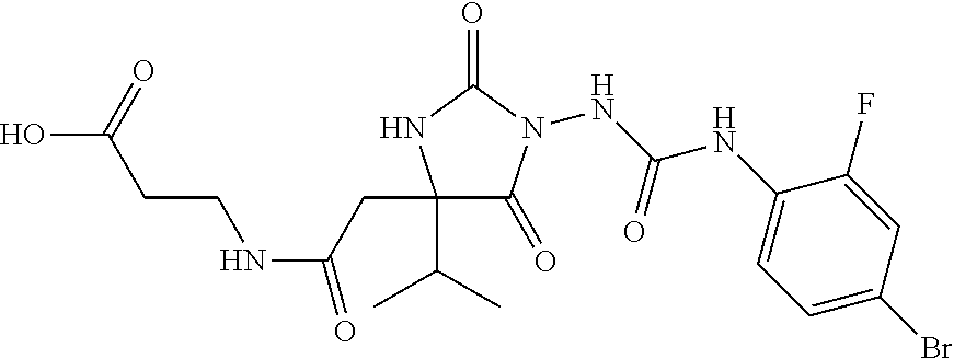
C1(C(C)C)(CC(NCCC(=O)O)=O)C(=O)N(NC(NC2=CC=C(Br)C=C2F)=O)C(=O)N1
